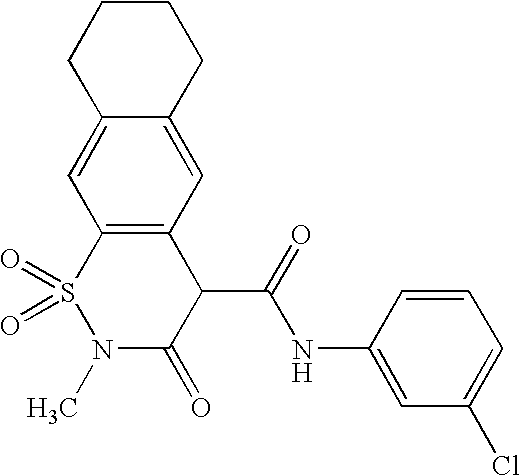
C1=CC=C(Cl)C=C1NC(C1C(=O)N(C)S(=O)(=O)C2=C1C=C1C(=C2)CCCC1)=O
